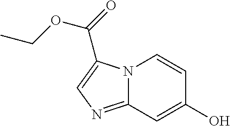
C12=NC=C(C(=O)OCC)N1C=CC(O)=C2
